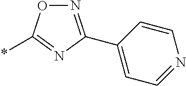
*C1=NC(C2=CC=NC=C2)=NO1
